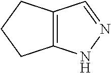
C12=C(CCC1)C=NN2
